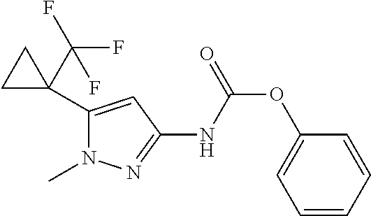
C1=CC=CC(OC(NC2=NN(C)C(C3(C(F)(F)F)CC3)=C2)=O)=C1
